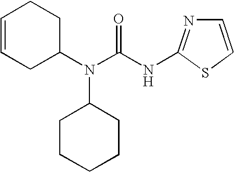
C1=CCC(N(C(NC2=NC=CS2)=O)C2CCCCC2)CC1
